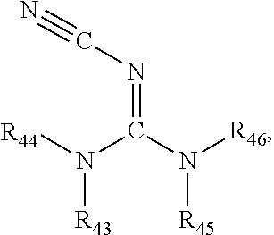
N(=C(N([R46])[R45])N([R44])[R43])C#N
